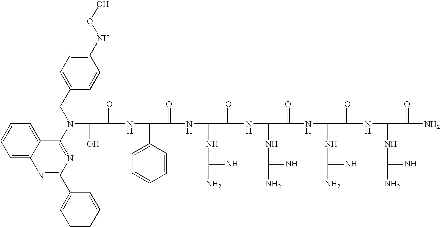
OC(C(=O)NC(C1=CC=CC=C1)C(=O)NC(NC(N)=N)C(=O)NC(NC(N)=N)C(=O)NC(NC(N)=N)C(=O)NC(NC(N)=N)C(=O)N)N(C1=NC(C2=CC=CC=C2)=NC2=CC=CC=C12)CC1=CC=C(NOO)C=C1
